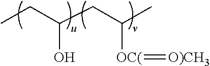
CCC(CC(C)[OC(]=[O)CH3])O
